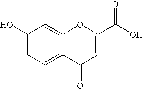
C1(O)=CC=C2C(=C1)OC(C(O)=O)=CC2=O
